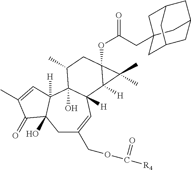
C1C(COC([R4])=O)=CC2([H])C(O)(C3([H])C1(O)C(=O)C(C)=C3)C(C)CC1(OC(=O)CC34CC5CC(CC(C3)C5)C4)C2([H])C1(C)C
